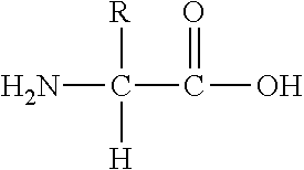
NC([R])([H])C(O)=O
